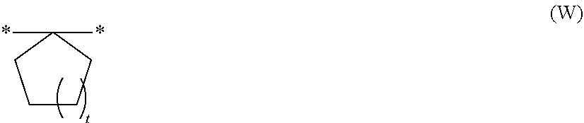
C1CCC(*)(*)C1
